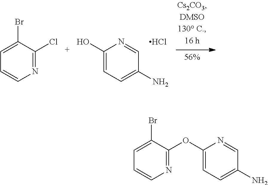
C1(OC2=CC=C(N)C=N2)=NC=CC=C1Br.OC1=CC=C(N)C=N1.Cl.C1(Cl)=NC=CC=C1Br
